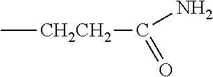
C[CH2CH2]C(N)=O
